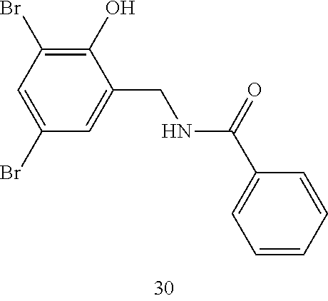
C1=C(Br)C=C(CNC(=O)C2=CC=CC=C2)C(O)=C1Br
